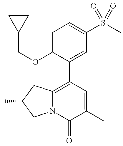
C1(COC2=CC=C(S(C)(=O)=O)C=C2C2=C3N(C(=O)C(C)=C2)CC(C)C3)CC1
